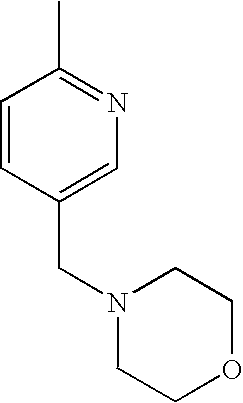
CC1=NC=C(CN2CCOCC2)C=C1
